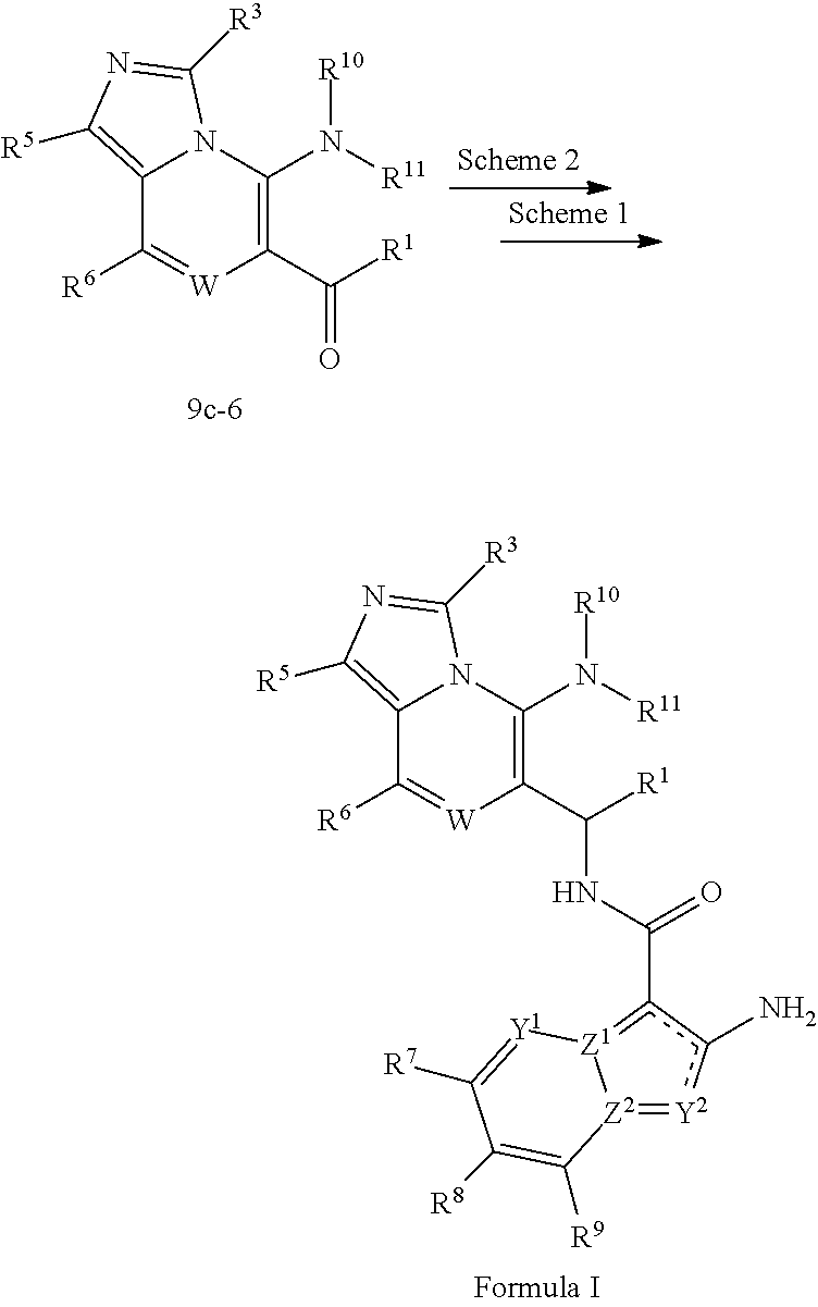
C12=C([R5])N=C([R3])N1C(N([R10])[R11])=C(C(=O)[R1])[W]=C2[R6].C12=C([R5])N=C([R3])N1C(N([R10])[R11])=C(C([R1])NC(c1c(N)[Y2]=[Z2]3[Z1]=1[Y1]=C([R7])C([R8])=C3[R9])=O)[W]=C2[R6]
